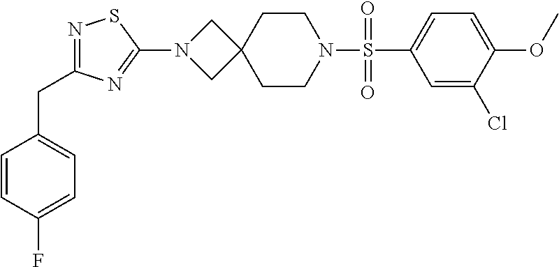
C1=C(Cl)C(OC)=CC=C1S(N1CCC2(CC1)CN(C1=NC(CC3=CC=C(F)C=C3)=NS1)C2)(=O)=O
